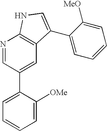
N1=CC(C2=CC=CC=C2[OMe])=CC2=C1NC=C2C1=CC=CC=C1[MeO]
